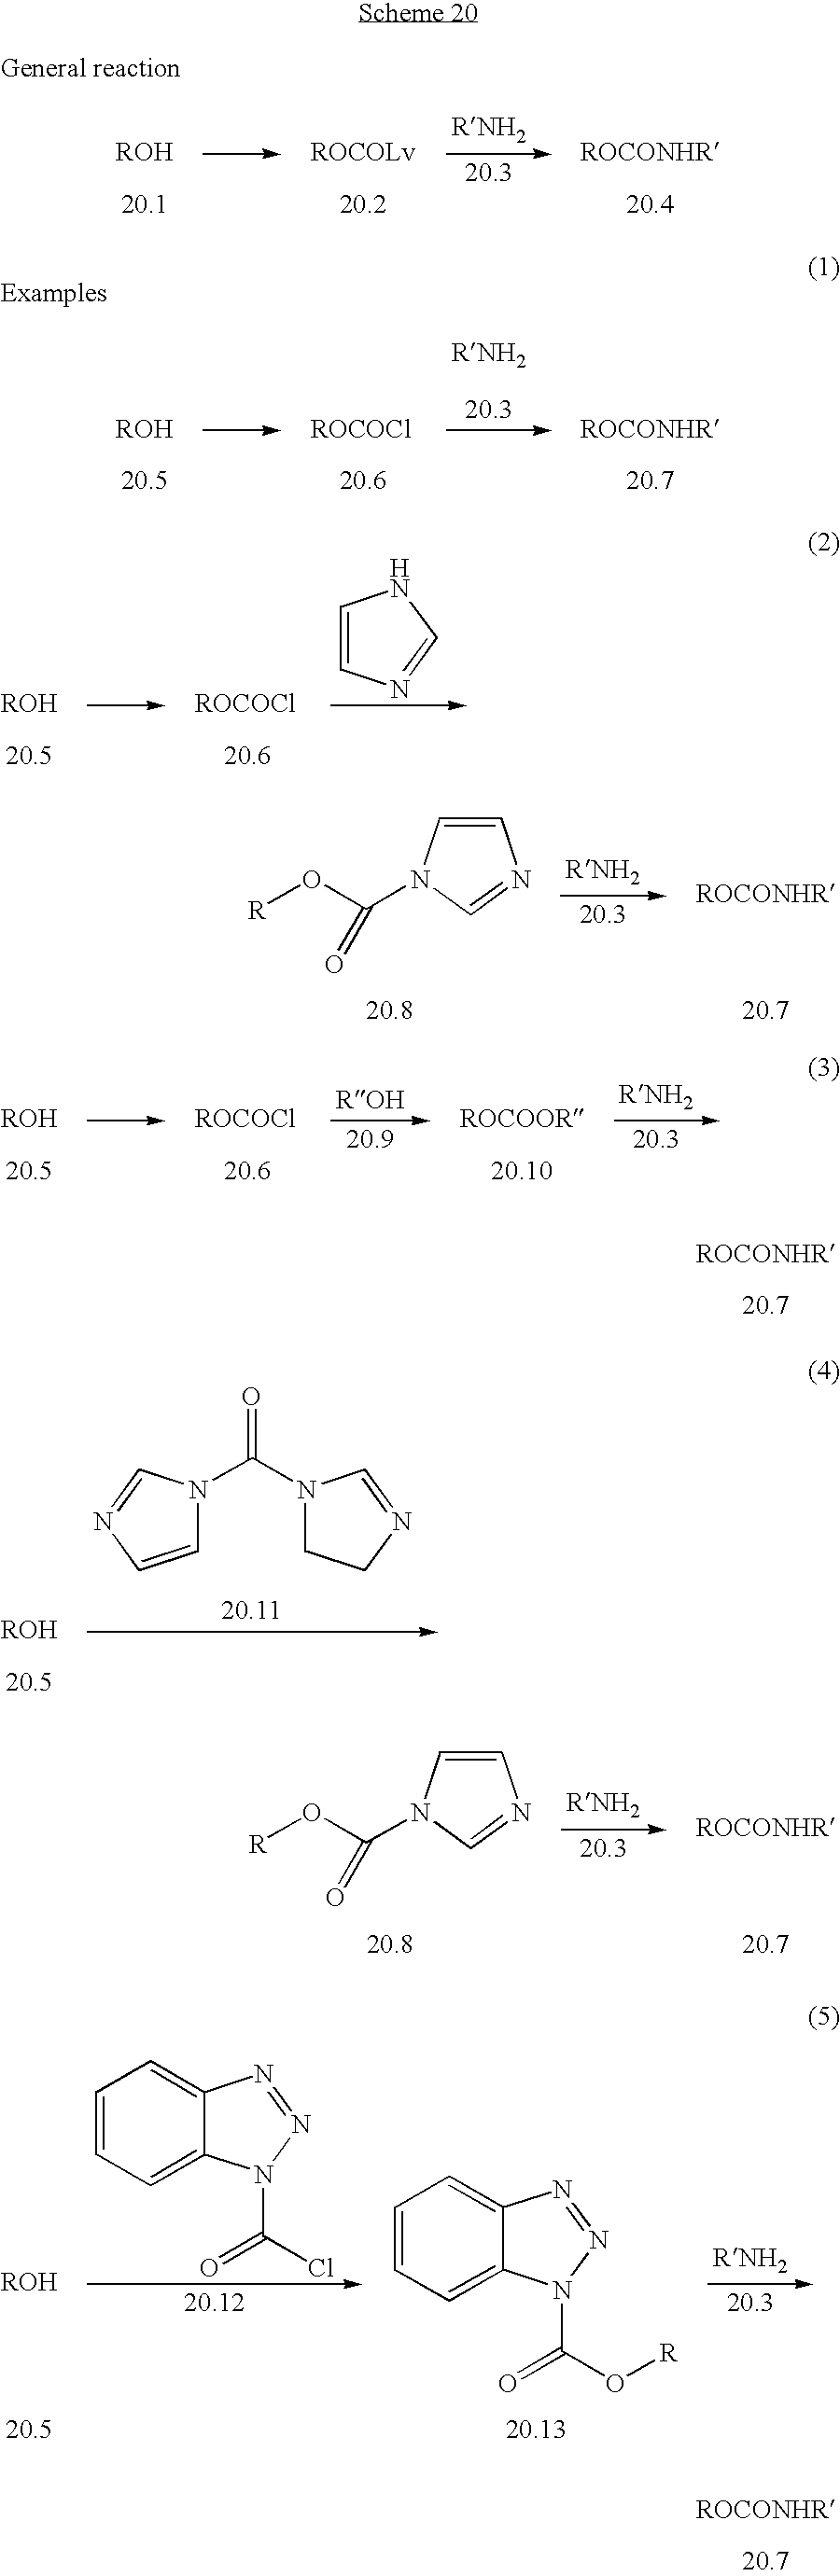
C1=CN=CN1.C1=CN(C(O[R])=O)C=N1.C1=CN=CN1C(N1CCN=C1)=O.C1=CN(C(O[R])=O)C=N1.C12=CC=CC=C1N(C(O[R])=O)N=N2.C12=CC=CC=C1N(C(Cl)=O)N=N2
